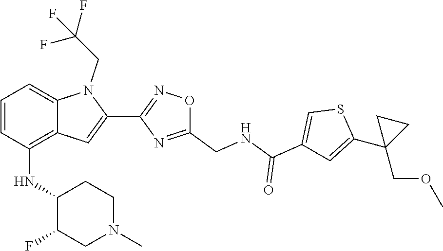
S1C(C2(COC)CC2)=CC(C(=O)NCC2=NC(C3=CC4=C(NC5C(F)CN(C)CC5)C=CC=C4N3CC(F)(F)F)=NO2)=C1
